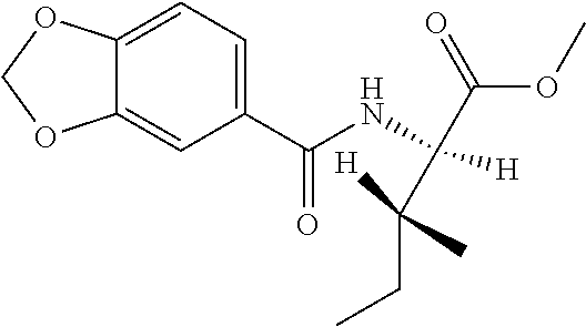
C1=C(C(NC([H])(C(CC)([H])C)C(OC)=O)=O)C=C2C(=C1)OCO2
